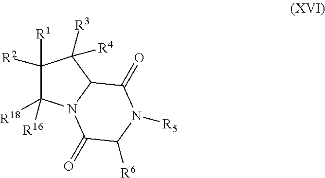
[R18]C1([R16])C([R1])([R2])C([R4])([R3])C2N1C(=O)C([R6])N([R5])C2=O
